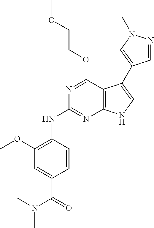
C1(OC)=C(NC2=NC3=C(C(OCCOC)=N2)C(C2=CN(C)N=C2)=CN3)C=CC(C(=O)N(C)C)=C1
